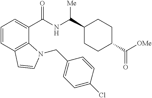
C1=CC2=C(C(C(NC(C3CCC(C([OMe])=O)CC3)[Me])=O)=C1)N(CC1=CC=C(Cl)C=C1)C=C2
